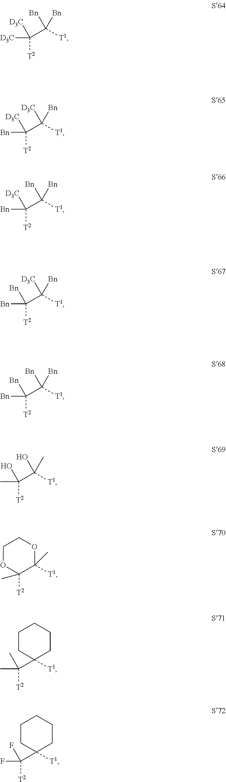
C([T2])(C([T1])([Bn])[Bn])([D3C])[D3C].C([T2])(C([T1])([D3C])[Bn])([Bn])[D3C].C([T2])(C([T1])([Bn])[Bn])([Bn])[D3C].C([T2])(C([T1])([D3C])[Bn])([Bn])[Bn].C([T2])(C([T1])([Bn])[Bn])([Bn])[Bn].C([T2])(C([T1])(C)O)(C)O.[T2]C1(C)C([T1])(C)OCCO1.C([T2])(C1([T1])CCCCC1)(C)C.C([T2])(C1([T1])CCCCC1)(F)F
